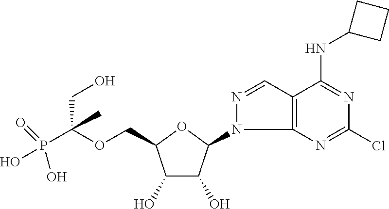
P(C(OCC1C(O)C(O)C(N2C3=C(C=N2)C(NC2CCC2)=NC(Cl)=N3)O1)(CO)C)(O)(=O)O
